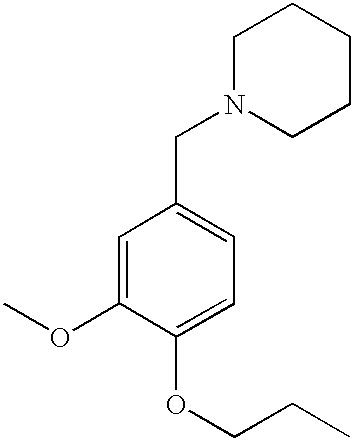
N1(CC2=CC=C(OCCC)C(OC)=C2)CCCCC1
